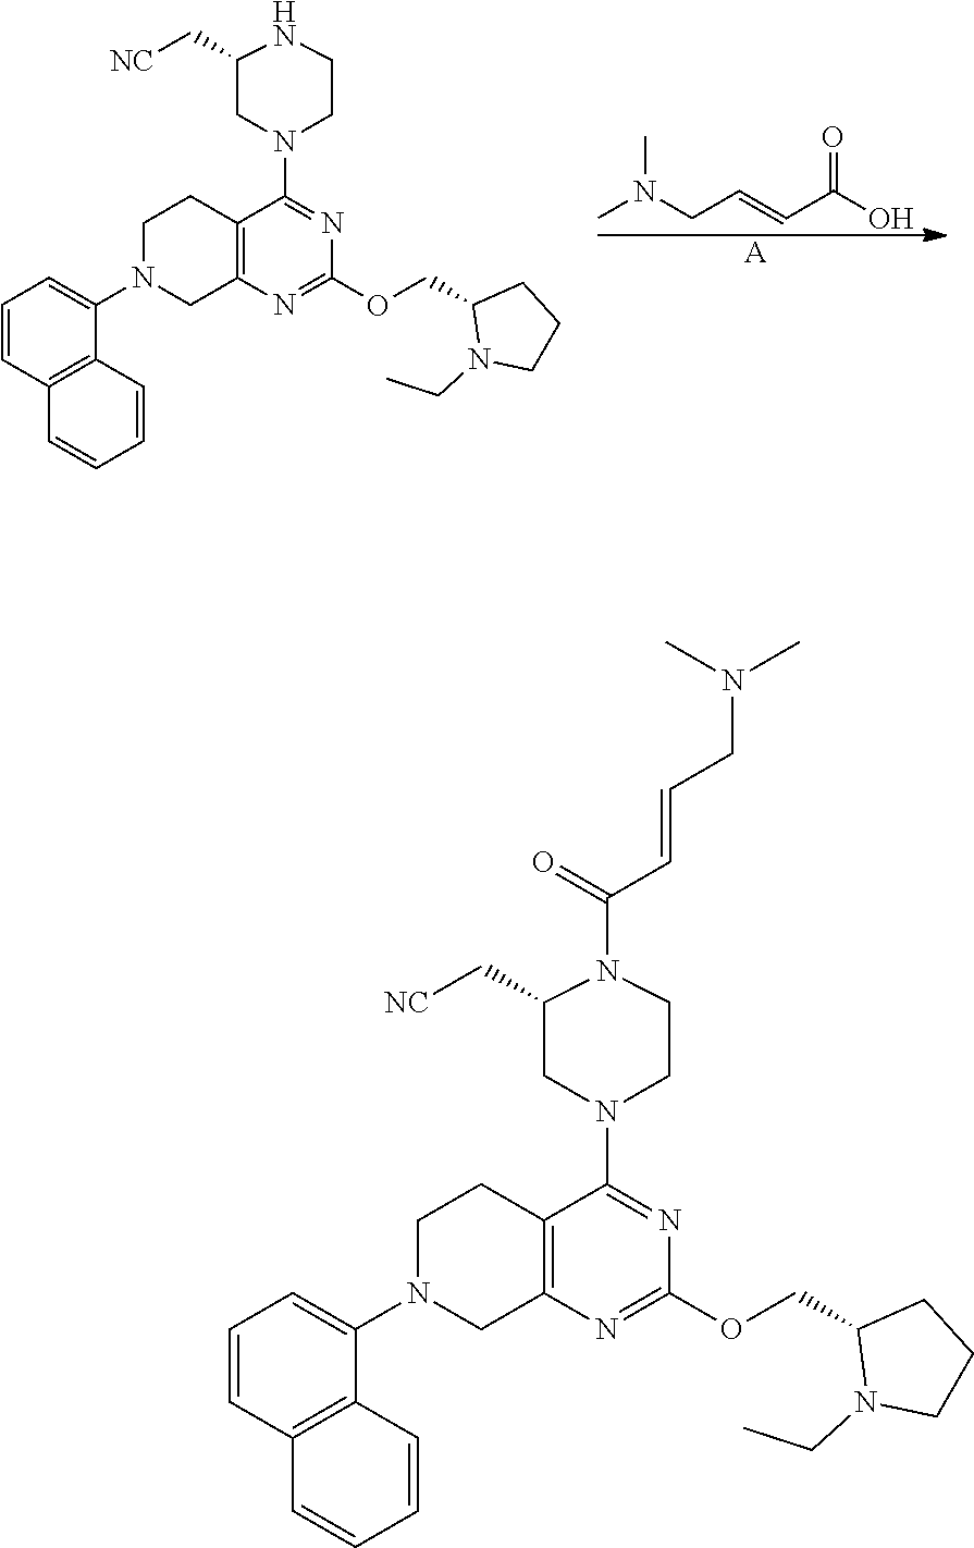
C1=CC2=C(C(N3CC4=C(CC3)C(N3CCN(C(=O)C=CCN(C)C)C(C[NC])C3)=NC(OCC3N(CC)CCC3)=N4)=C1)C=CC=C2.C1=CC2=C(C(N3CC4=C(CC3)C(N3CCNC(C[NC])C3)=NC(OCC3N(CC)CCC3)=N4)=C1)C=CC=C2.CN(CC=CC(O)=O)C.[A]
